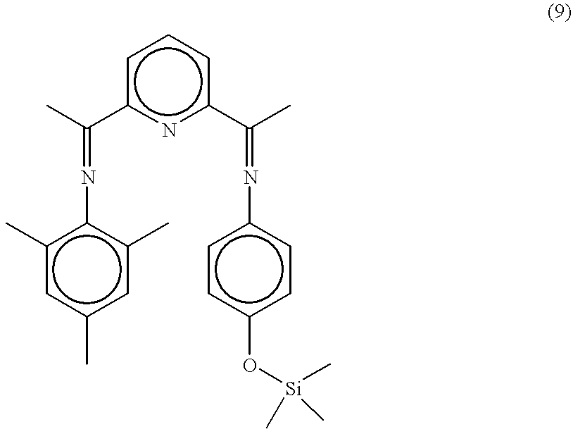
c1c(C(C)=Nc2c(C)cc(C)cc2C)nc(C(C)=Nc2ccc(O[Si](C)(C)C)cc2)cc1
